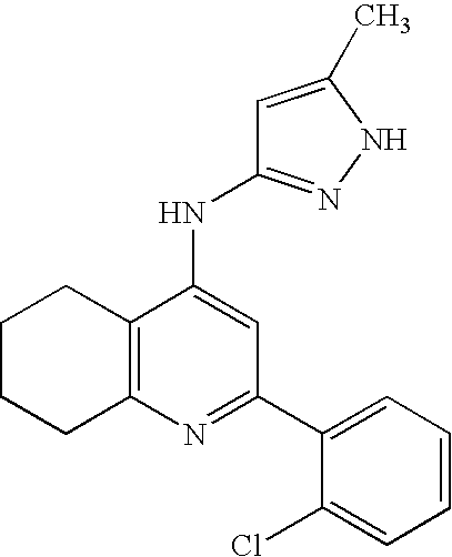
C12=C(N=C(C3=CC=CC=C3Cl)C=C1NC1=NNC(C)=C1)CCCC2
